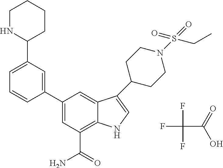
FC(C(=O)O)(F)F.C1=C(C2CCCCN2)C=C(C2=CC(C(=O)N)=C3C(=C2)C(C2CCN(S(CC)(=O)=O)CC2)=CN3)C=C1
